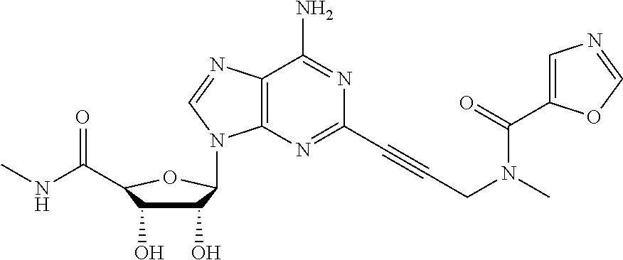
C12=C(N=C(C#CCN(C)C(C3=CN=CO3)=O)N=C1N)N(C1C(O)C(O)C(C(=O)NC)O1)C=N2
